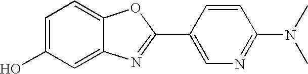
OC1=CC=C2C(=C1)N=C(C1=CN=C(N(C)C)C=C1)O2
